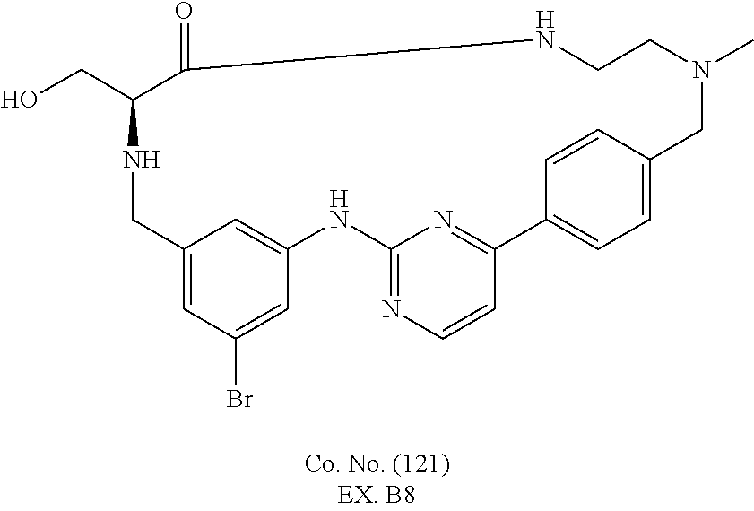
N1CC2=CC(Br)=CC(=C2)NC2=NC=CC(=N2)C2=CC=C(C=C2)CN(C)CCNC(=O)C1CO
